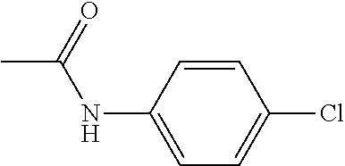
C1(NC(=O)C)=CC=C(Cl)C=C1
